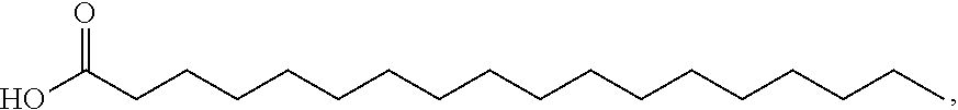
OC(CCCCCCCCCCCCCCCCC)=O
